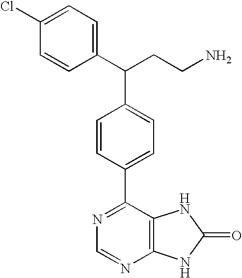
C1(C(C2=CC=C(C3=NC=NC4=C3NC(=O)N4)C=C2)CCN)=CC=C(Cl)C=C1
